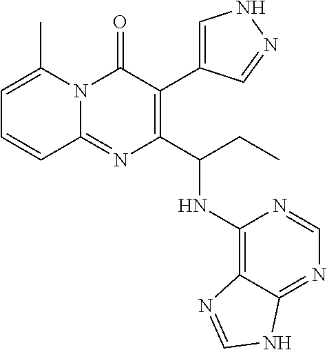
C1=C(C)N2C(=NC(C(CC)NC3=C4C(=NC=N3)NC=N4)=C(C3=CNN=C3)C2=O)C=C1
